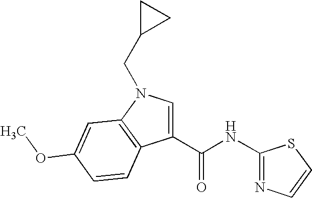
C1(C(NC2=NC=CS2)=O)=CN(CC2CC2)C2=C1C=CC(OC)=C2
